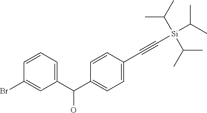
C1=CC(C#C[Si](C(C)C)(C(C)C)C(C)C)=CC=C1C(C1=CC=CC(Br)=C1)O
